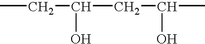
CCC(O)CC(C)O
